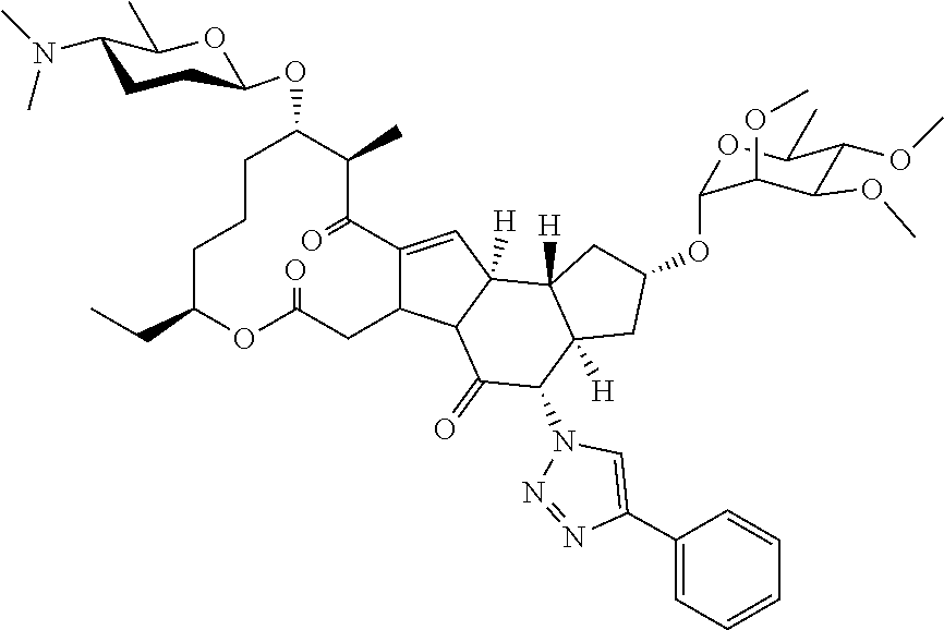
C1C(CC)OC(=O)CC2C(=CC3([H])C4([H])C([H])(CC(OC5OC(C)C(OC)C(OC)C5OC)C4)C(N4N=NC(C5=CC=CC=C5)=C4)C(=O)C32)C(=O)C(C)C(OC2CCC(N(C)C)C(C)O2)CC1
